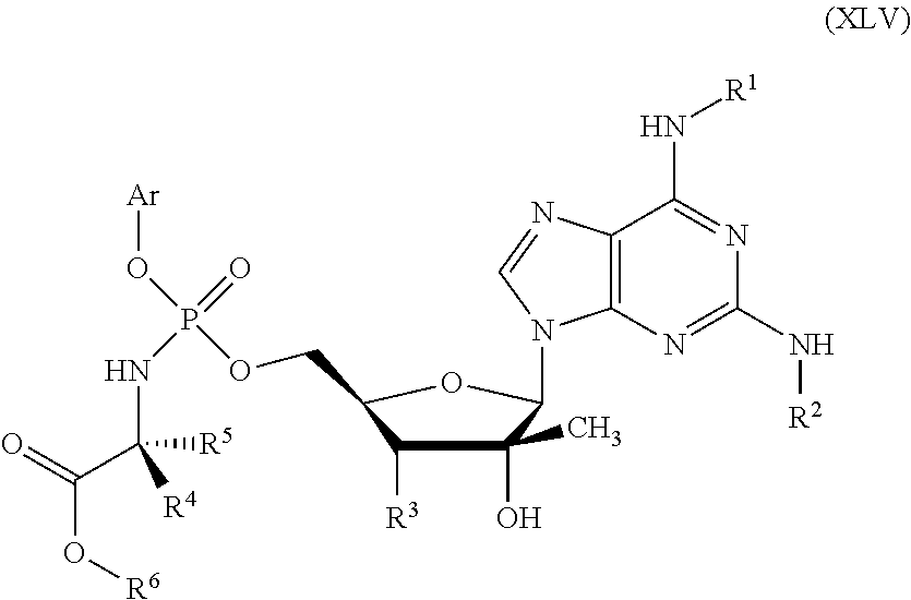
C1(O)(C)C([R3])C(COP(O[Ar])(=O)NC(C(O[R6])=O)([R5])[R4])OC1N1C2=C(N=C1)C(N[R1])=NC(N[R2])=N2
